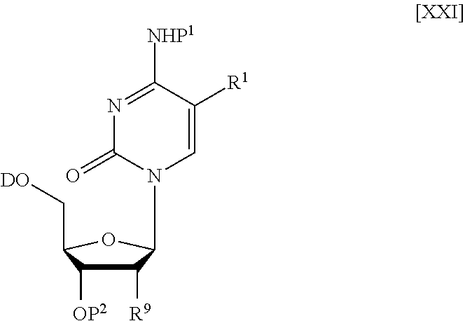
N1=C([NHP1])C([R1])=CN(C2C([R9])C([OP2])C(C[DO])O2)C1=O
